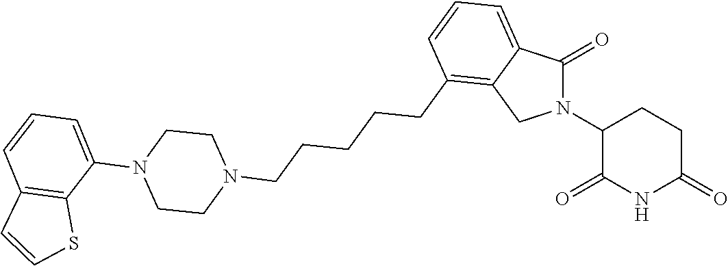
C1(=O)N(C2C(=O)NC(=O)CC2)CC2=C(CCCCCN3CCN(C4=CC=CC5=C4SC=C5)CC3)C=CC=C12
